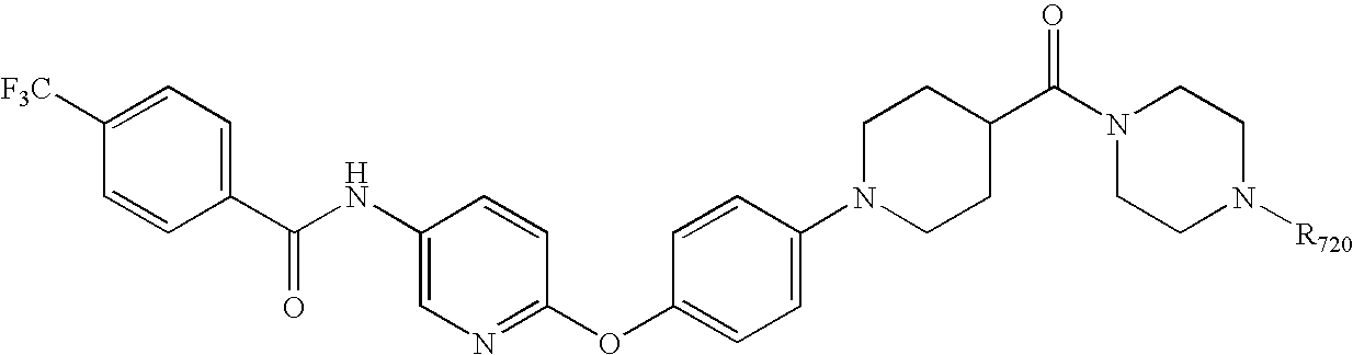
N(C1=CN=C(OC2=CC=C(N3CCC(C(N4CCN([R720])CC4)=O)CC3)C=C2)C=C1)C(C1=CC=C([F3C])C=C1)=O
